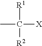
CC([R1])([X])[R2]
